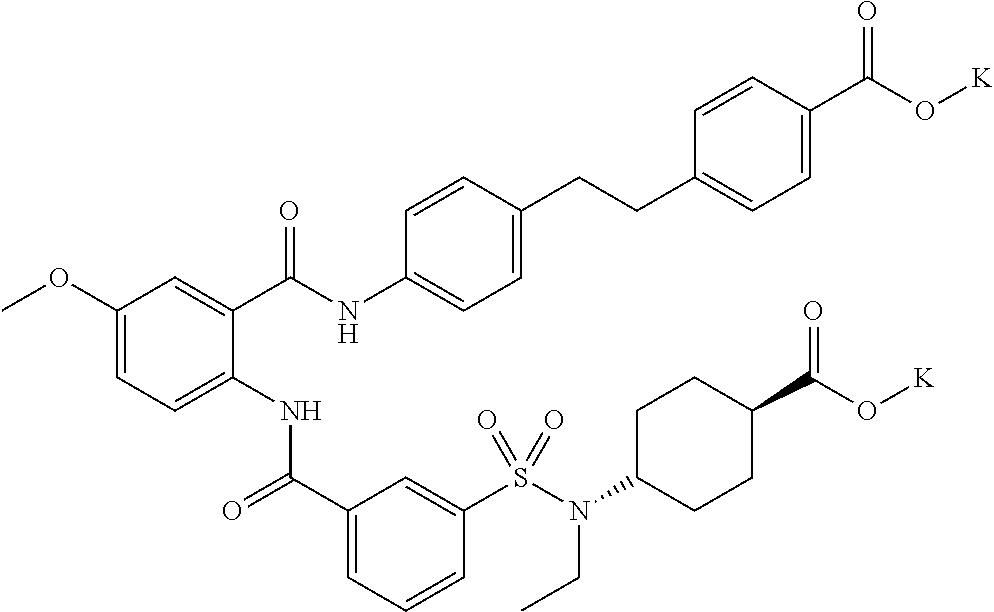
C1(OC)=CC=C(NC(C2=CC=CC(S(N(CC)C3CCC(C(=O)O[K])CC3)(=O)=O)=C2)=O)C(C(NC2=CC=C(CCC3=CC=C(C(O[K])=O)C=C3)C=C2)=O)=C1
